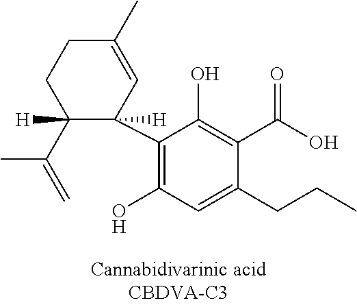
C1(C2=C(O)C=C(CCC)C(C(O)=O)=C2O)([H])C=C(C)CCC1(C(=C)C)[H]
